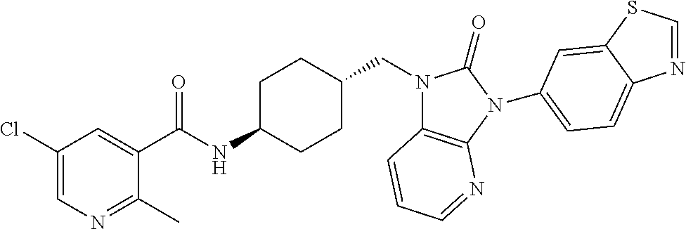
C1(Cl)=CN=C(C)C(C(NC2CCC(CN3C4=C(N(C5=CC=C6N=CSC6=C5)C3=O)N=CC=C4)CC2)=O)=C1
